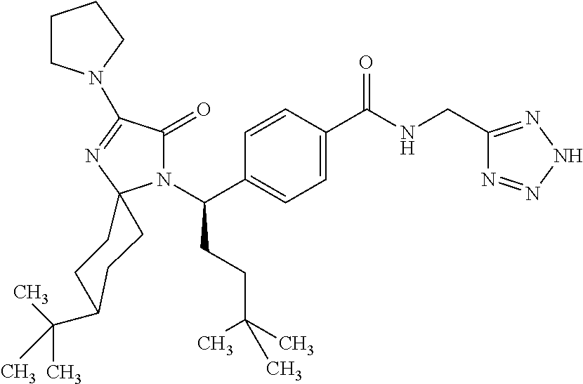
C1=C(C(=O)NCC2=NNN=N2)C=CC(C(N2C(=O)C(N3CCCC3)=NC23CCC(C(C)(C)C)CC3)CCC(C)(C)C)=C1
